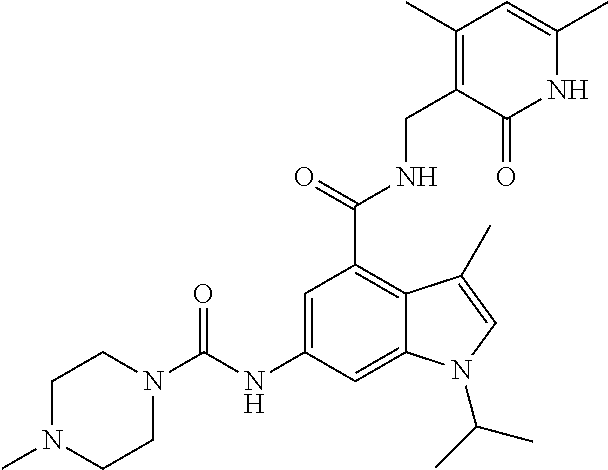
C1=C(NC(N2CCN(C)CC2)=O)C=C2C(=C1C(NCC1=C(C)C=C(C)NC1=O)=O)C(C)=CN2C(C)C
